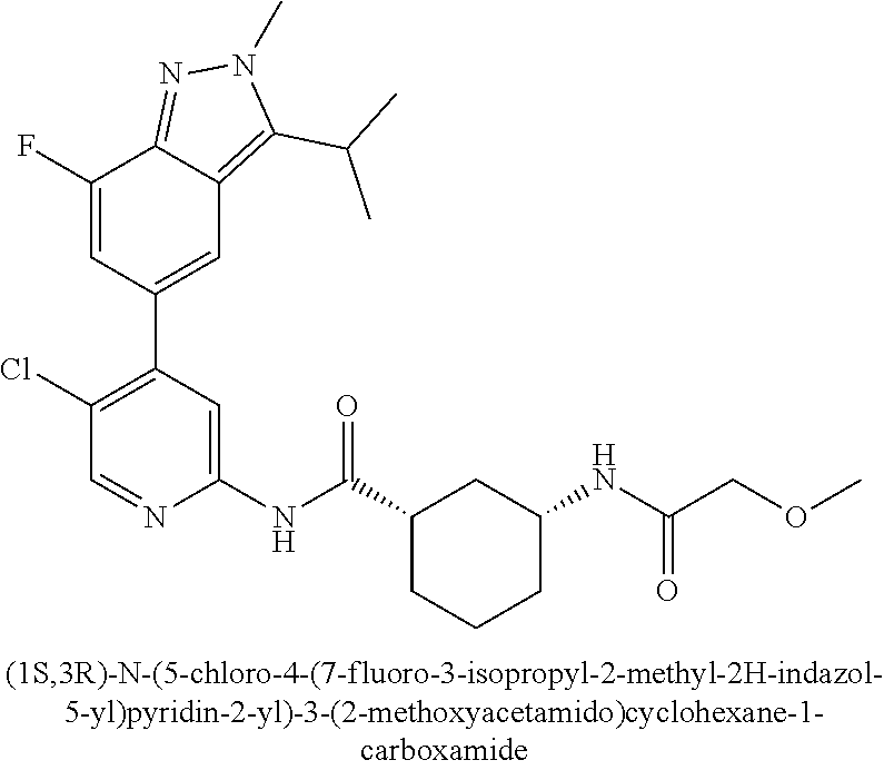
C1(F)=CC(C2=C(Cl)C=NC(NC(C3CCCC(NC(=O)COC)C3)=O)=C2)=CC2=C(C(C)C)N(C)N=C12
